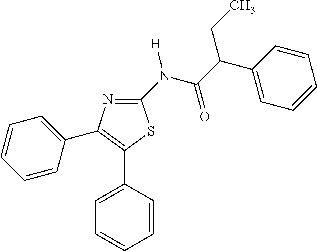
C1(N(C(C(C2=CC=CC=C2)CC)=O)[H])=NC(C2=CC=CC=C2)=C(C2=CC=CC=C2)S1
